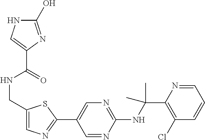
C1(NC(C2=C(Cl)C=CC=N2)(C)C)=NC=C(C2=NC=C(CNC(=O)C3=CNC(O)=N3)S2)C=N1
